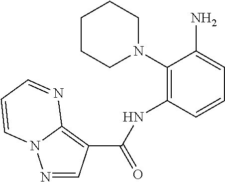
C1CCN(C2=C(NC(=O)C3=C4N(N=C3)C=CC=N4)C=CC=C2N)CC1
